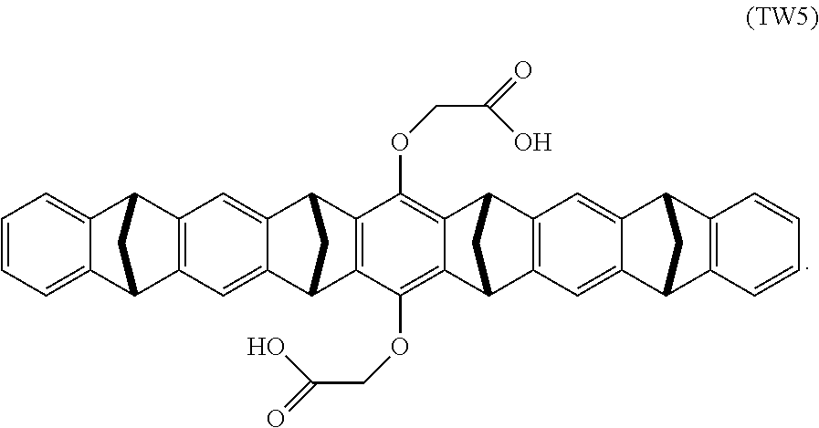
C1=CC=C2C(=C1)C1CC2C2=C1C=C1C(=C2)C2CC1C1=C2C(OCC(O)=O)=C2C(=C1OCC(O)=O)C1CC2C2=C1C=C1C(=C2)C2C3=C(C1C2)C=CC=C3
